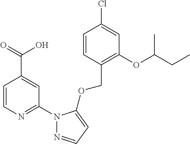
C1=CN=C(N2N=CC=C2OCC2=C(OC(C)CC)C=C(Cl)C=C2)C=C1C(=O)O
